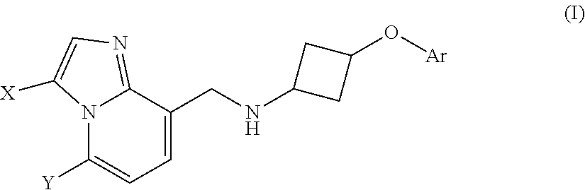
N12C([Y])=CC=C(CNC3CC(O[Ar])C3)C1=NC=C2[X]
